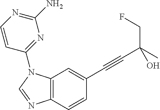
C12=C(C=C(C#CC(CF)(C)O)C=C1)N(C1=NC(N)=NC=C1)C=N2
